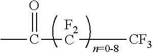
CC([F2C][CF3])=O
